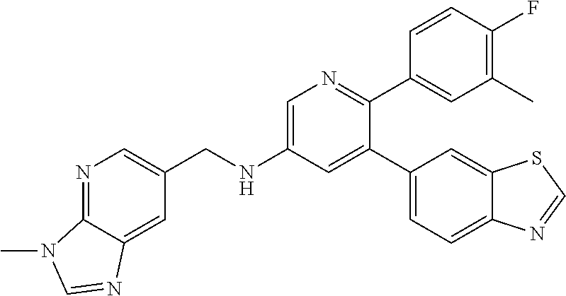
C(NC1=CN=C(C2=CC(C)=C(F)C=C2)C(C2=CC=C3C(=C2)SC=N3)=C1)C1=CN=C2C(=C1)N=CN2C
